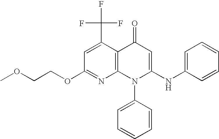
C1(OCCOC)=NC2=C(C(C(F)(F)F)=C1)C(=O)C=C(NC1=CC=CC=C1)N2C1=CC=CC=C1
